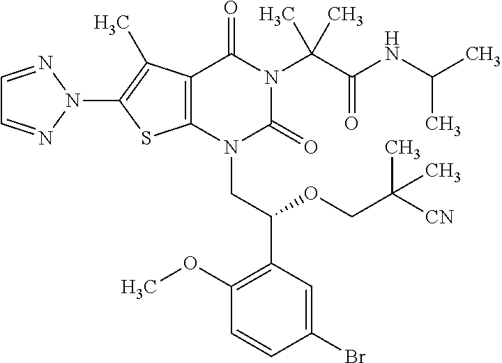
C1=NN(C2=C(C)C3=C(S2)N(CC(C2=C(OC)C=CC(Br)=C2)OCC(C)([CN])C)C(=O)N(C(C(=O)NC(C)C)(C)C)C3=O)N=C1
